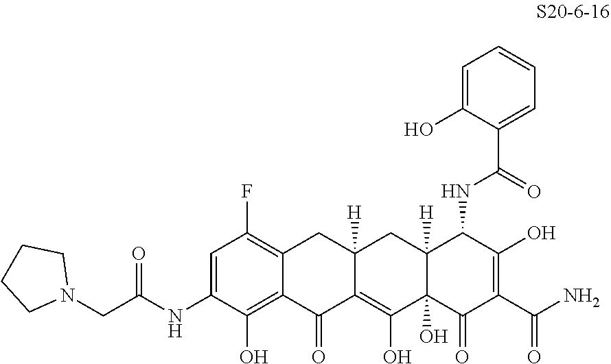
C1=C(NC(CN2CCCC2)=O)C(O)=C2C(=C1F)CC1([H])C(=C(O)C3(O)C([H])(C1)C(NC(=O)C1=CC=CC=C1O)C(O)=C(C(N)=O)C3=O)C2=O
